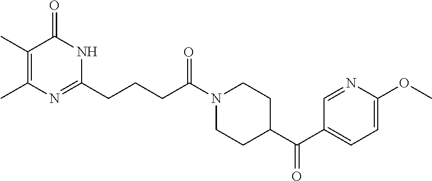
N1(C(CCCC2=NC(C)=C(C)C(=O)N2)=O)CCC(C(=O)C2=CC=C(OC)N=C2)CC1
